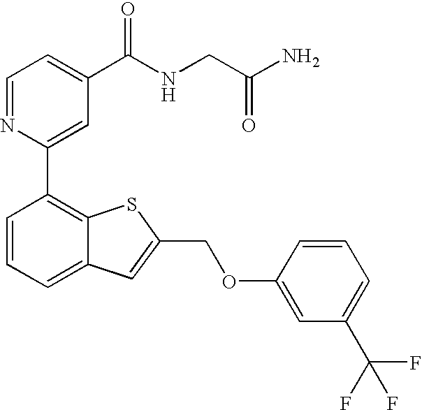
C1=NC(C2=C3C(=CC=C2)C=C(COC2=CC(C(F)(F)F)=CC=C2)S3)=CC(C(NCC(N)=O)=O)=C1
